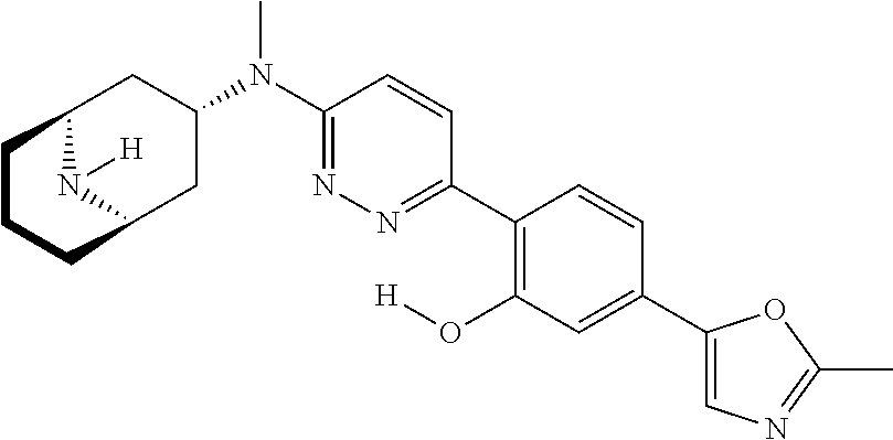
C12N([H])C(CC(N(C3=NN=C(C4=C(O[H])C=C(C5=CN=C(C)O5)C=C4)C=C3)C)C1)CCC2
